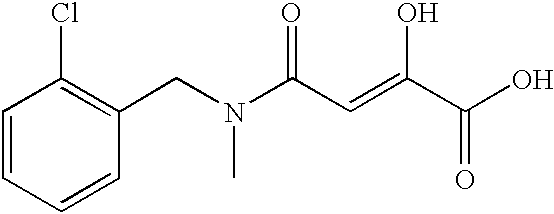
C1=CC=CC(CN(C(C=C(C(O)=O)O)=O)C)=C1Cl
